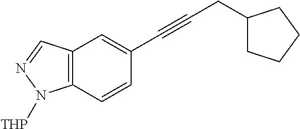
C12=C(C=CC(C#CCC3CCCC3)=C1)N([THP])N=C2
